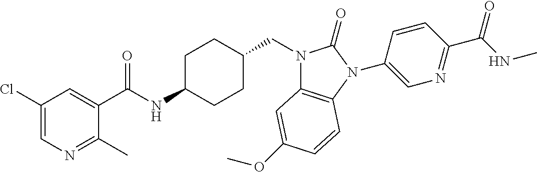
C1(Cl)=CN=C(C)C(C(NC2CCC(CN3C4=C(N(C5=CN=C(C(NC)=O)C=C5)C3=O)C=CC(OC)=C4)CC2)=O)=C1
